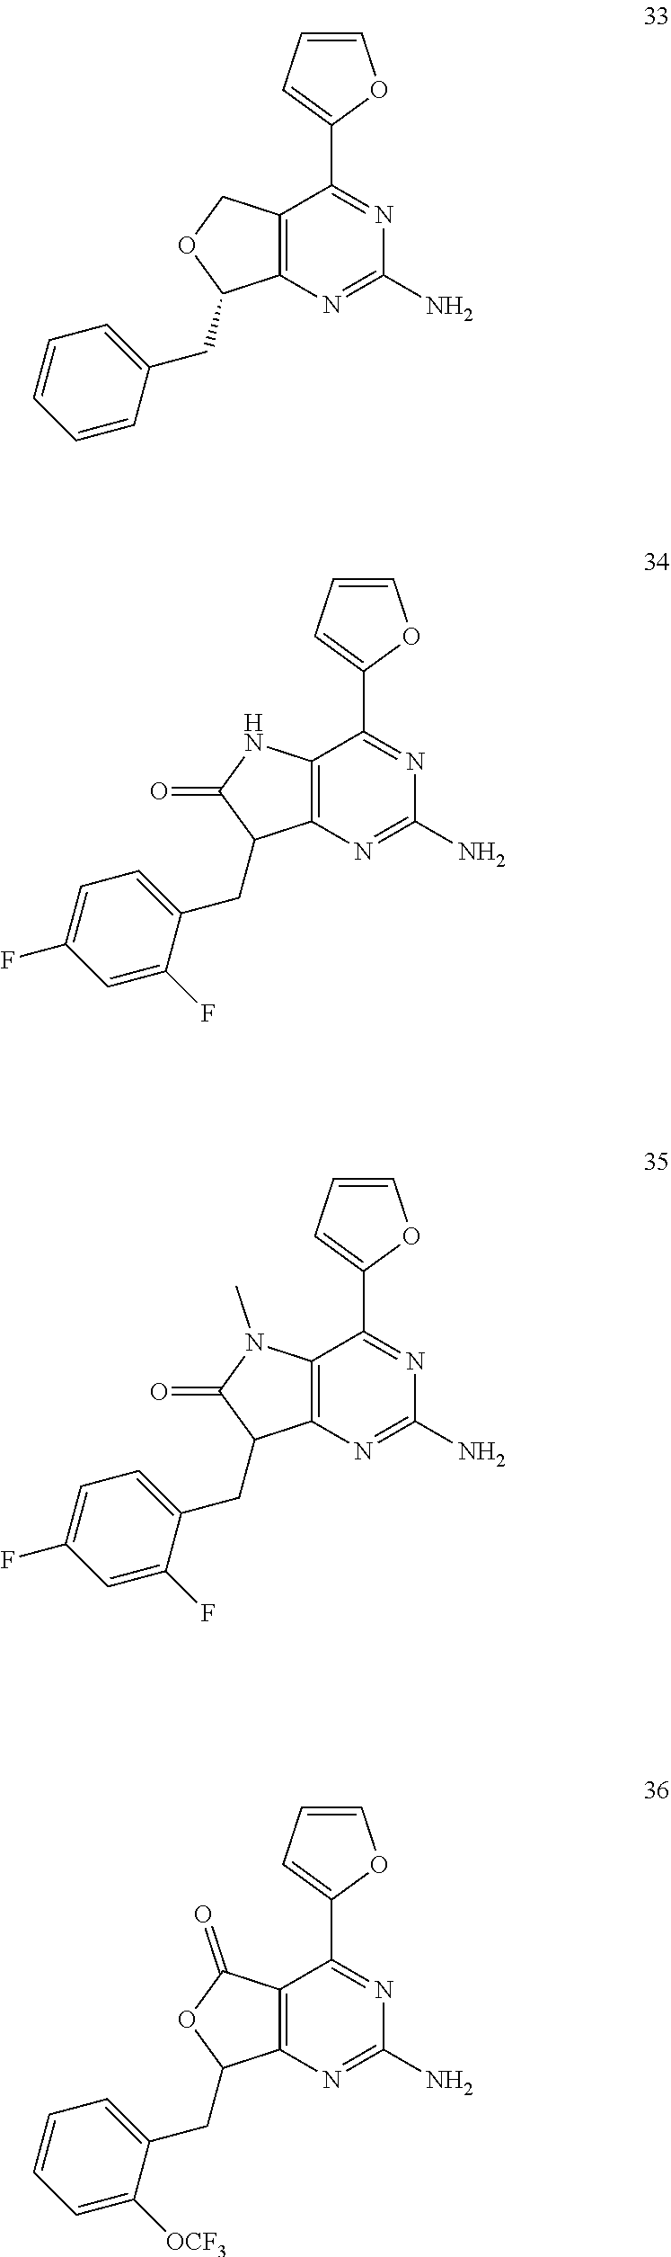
C12=C(N=C(N)N=C1C1=CC=CO1)C(CC1=CC=CC=C1)OC2.C12=C(N=C(N)N=C1C1=CC=CO1)C(CC1=CC=C(F)C=C1F)C(=O)N2.C12=C(N=C(N)N=C1C1=CC=CO1)C(CC1=CC=C(F)C=C1F)C(=O)N2C.C12=C(N=C(N)N=C1C1=CC=CO1)C(CC1=CC=CC=C1[OCF3])OC2=O
